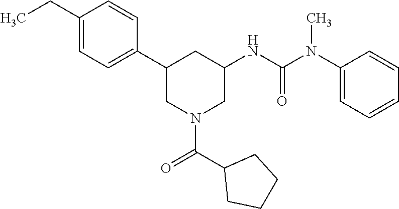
C1(CC)=CC=C(C2CN(C(=O)C3CCCC3)CC(NC(N(C3=CC=CC=C3)C)=O)C2)C=C1
